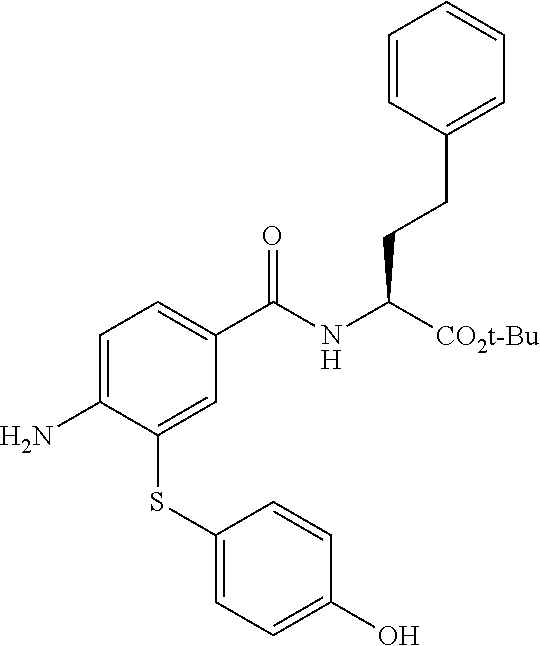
C1=C(N)C(SC2=CC=C(O)C=C2)=CC(C(NC([CO2t-Bu])CCC2=CC=CC=C2)=O)=C1
